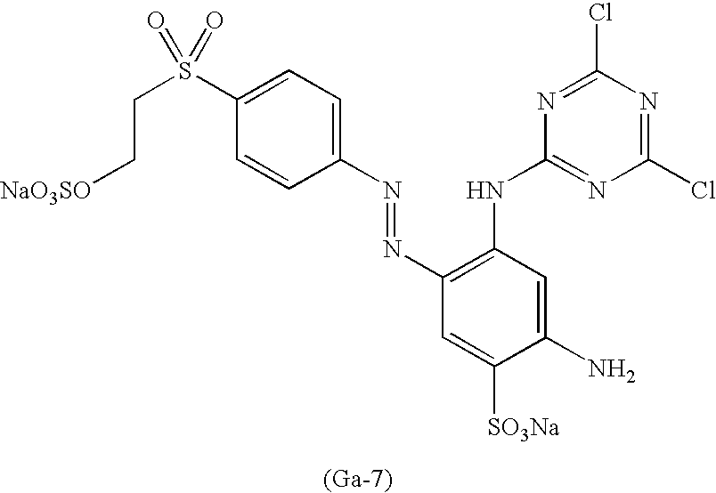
C1(S(CC[NaO3SO])(=O)=O)=CC=C(N=NC2=C(NC3=NC(Cl)=NC(Cl)=N3)C=C(N)C([SO3Na])=C2)C=C1.[(Ga-7)]
